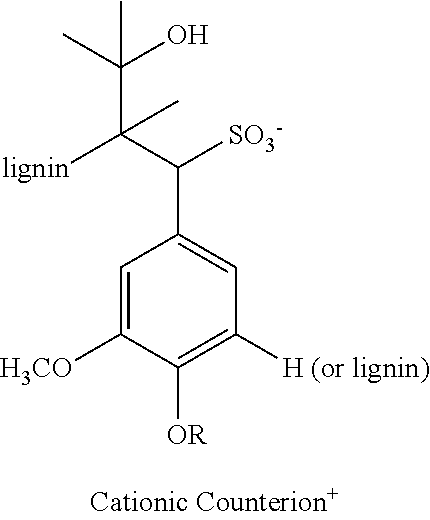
C1=C([H3CO])C([OR])=C([H (or lignin)])C=C1C([SO3-])C(C(O)(C)C)([lignin])C
